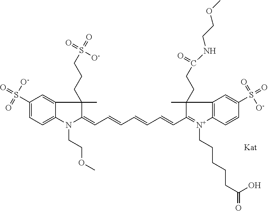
N1(CCOC)C(=CC=CC=CC=CC2=[N+](CCCCCC(=O)O)C3=C(C2(C)CCC(=O)NCCOC)C=C(S(=O)(=O)[O-])C=C3)C(C)(CCCS(=O)([O-])=O)C2=CC(S(=O)(=O)[O-])=CC=C12
